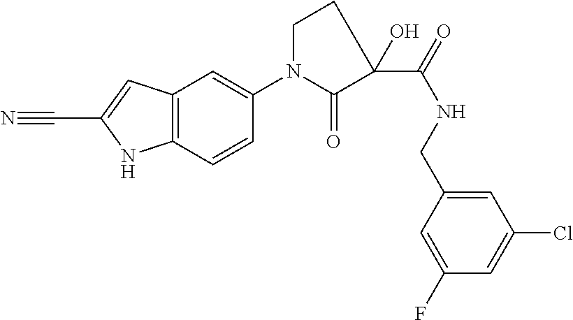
C1(N2CCC(C(=O)NCC3=CC(Cl)=CC(F)=C3)(O)C2=O)=CC2=C(C=C1)NC(C#N)=C2
